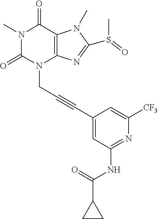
N1(C)C(=O)N(CC#CC2=CC(NC(C3CC3)=O)=NC([CF3])=C2)C2=C(C1=O)N(C)C(S(C)=O)=N2
